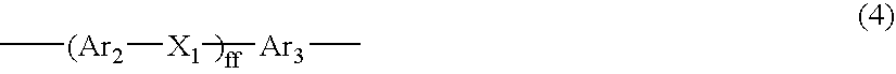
C[(Ar2][X1][Ar3]C
